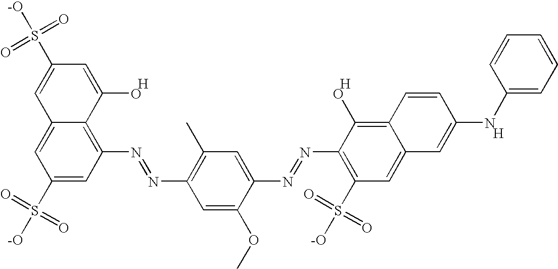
C12=CC(S([-O])(=O)=O)=CC(N=NC3=C(C)C=C(N=NC4=C(S([-O])(=O)=O)C=C5C(=C4O)C=CC(NC4=CC=CC=C4)=C5)C(OC)=C3)=C1C(O)=CC(S([-O])(=O)=O)=C2.[H].[H].[H]
